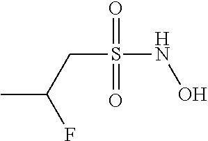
CC(CS(NO)(=O)=O)F
